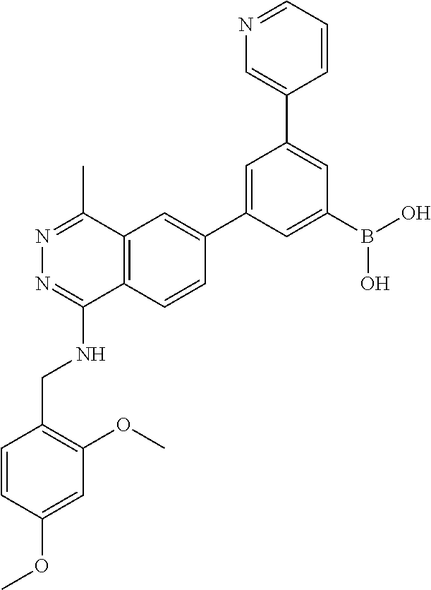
C1=C(C2=CC3=C(C=C2)C(NCC2=C(OC)C=C(OC)C=C2)=NN=C3C)C=C(B(O)O)C=C1C1=CN=CC=C1
